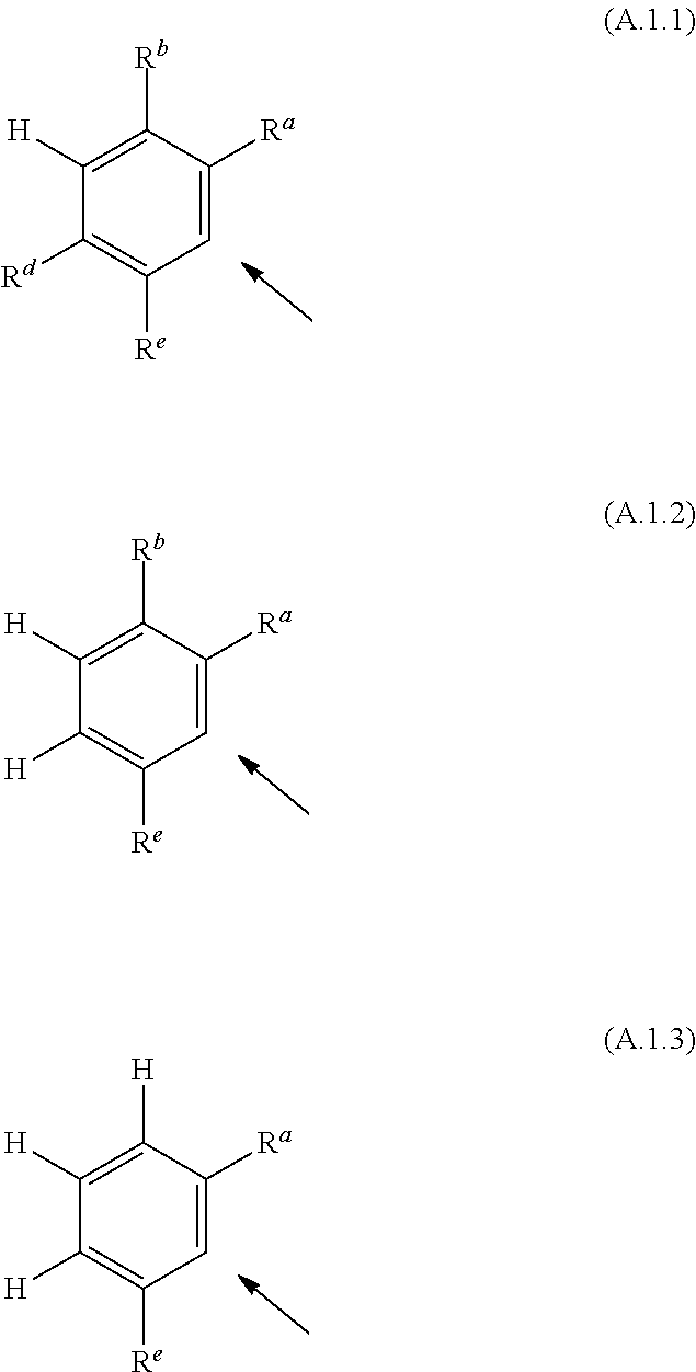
C1=C([Ra])C([Rb])=C([H])C([Rd])=C1[Re].C1=C([Ra])C([Rb])=C([H])C([H])=C1[Re].C1=C([Ra])C([H])=C([H])C([H])=C1[Re]
